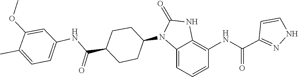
N1C=CC(C(=O)NC2=C3NC(=O)N(C4CCC(C(NC5=CC=C(C)C(OC)=C5)=O)CC4)C3=CC=C2)=N1
